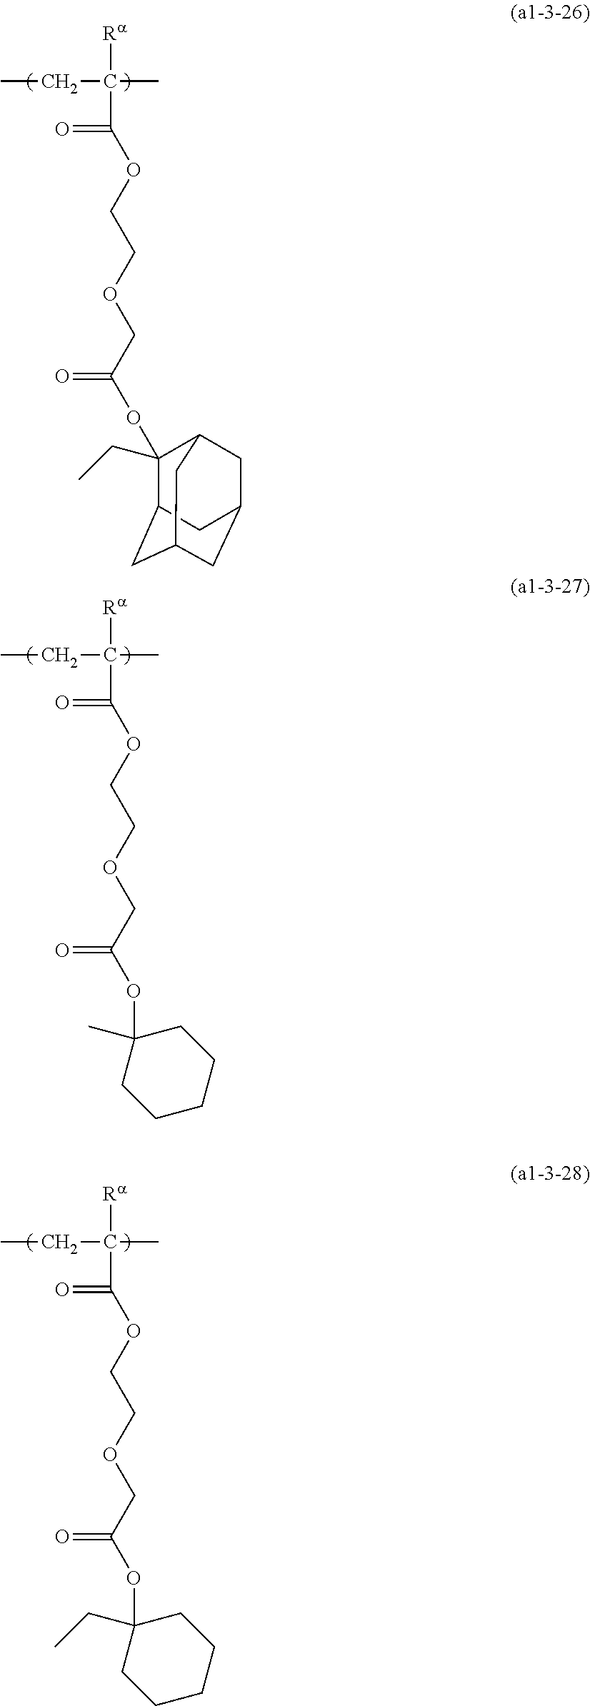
CCC(C)([Ra])C(=O)OCCOCC(OC1(CC)C2CC3CC(CC1C3)C2)=O.CCC(C)([Ra])C(=O)OCCOCC(OC1(C)CCCCC1)=O.CCC(C)([Ra])C(=O)OCCOCC(OC1(CC)CCCCC1)=O
